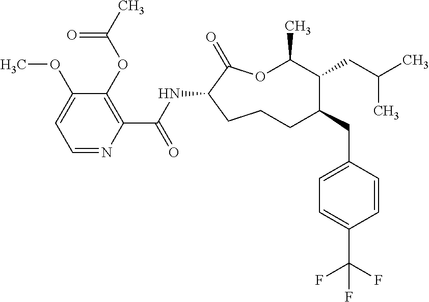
C1CC(NC(C2=C(OC(C)=O)C(OC)=CC=N2)=O)C(=O)OC(C)C(CC(C)C)C(CC2=CC=C(C(F)(F)F)C=C2)C1
